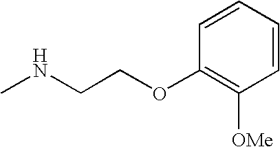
C1=CC=CC(OCCNC)=C1[OMe]
